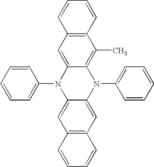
C1(N2C3=CC4=C(C=C3N(C3=CC=CC=C3)C3=C(C)C5=C(C=C23)C=CC=C5)C=CC=C4)=CC=CC=C1
